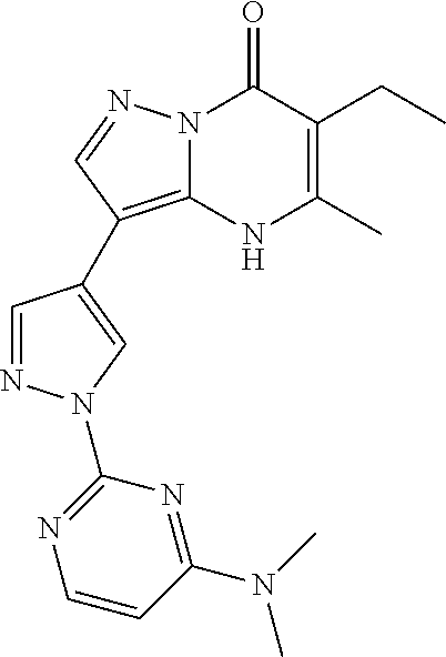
N12C(=C(C3=CN(C4=NC=CC(N(C)C)=N4)N=C3)C=N1)NC(C)=C(CC)C2=O
